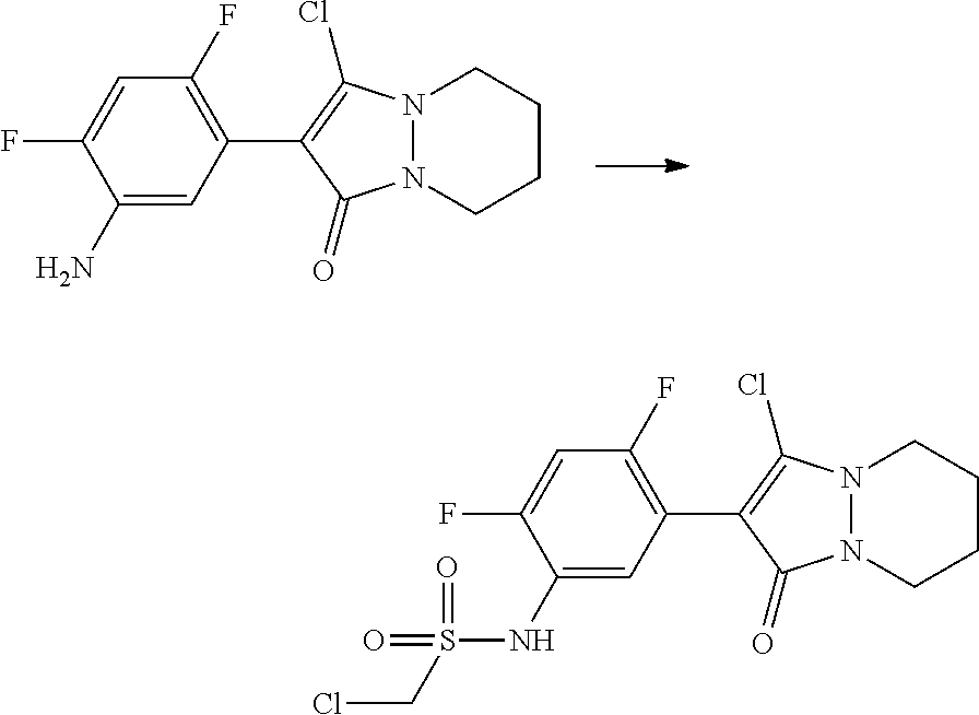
N12N(CCCC1)C(=O)C(C1=C(F)C=C(F)C(N)=C1)=C2Cl.N12N(CCCC1)C(=O)C(C1=C(F)C=C(F)C(NS(CCl)(=O)=O)=C1)=C2Cl
